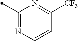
C1(C)=NC=CC([CF3])=N1
